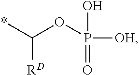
*C([RD])OP([OH])(O)=O
